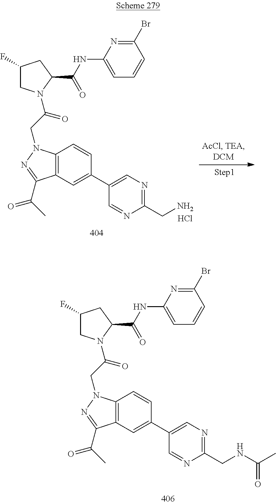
C1(F)CN(C(CN2C3=C(C=C(C4=CN=C(CN)N=C4)C=C3)C(C(C)=O)=N2)=O)C(C(NC2=CC=CC(Br)=N2)=O)C1.Cl.C1(F)CN(C(CN2C3=C(C=C(C4=CN=C(CNC(C)=O)N=C4)C=C3)C(C(C)=O)=N2)=O)C(C(NC2=CC=CC(Br)=N2)=O)C1
